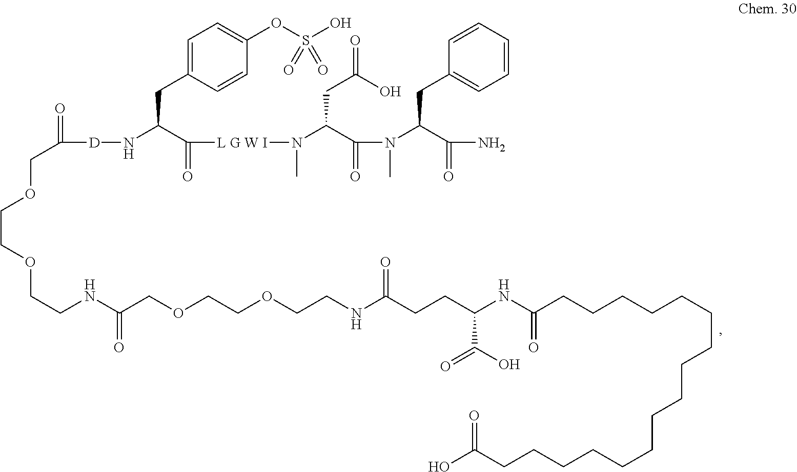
O=C([D]NC(C([L G W I]N(C(C(N(C(C(N)=O)CC1=CC=CC=C1)C)=O)CC(=O)O)C)=O)CC1=CC=C(OS(O)(=O)=O)C=C1)COCCOCCNC(COCCOCCNC(CCC(NC(CCCCCCCCCCCCCCCCC(O)=O)=O)C(O)=O)=O)=O
